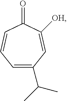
C1=C(C(C)C)C=C([OH])C(=O)C=C1
